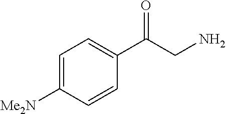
C1=C([Me2N])C=CC(C(CN)=O)=C1
